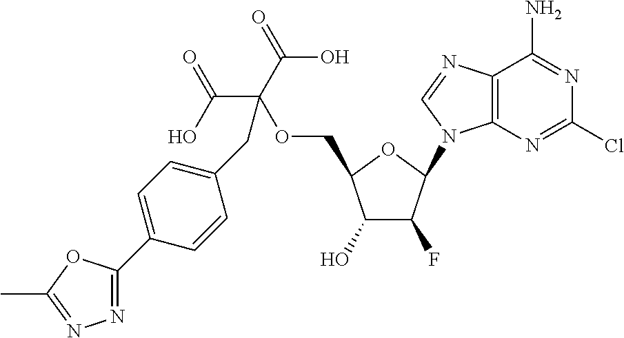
C1(O)C(F)C(N2C3=C(N=C2)C(N)=NC(Cl)=N3)OC1COC(C(=O)O)(C(O)=O)CC1=CC=C(C2=NN=C(C)O2)C=C1
